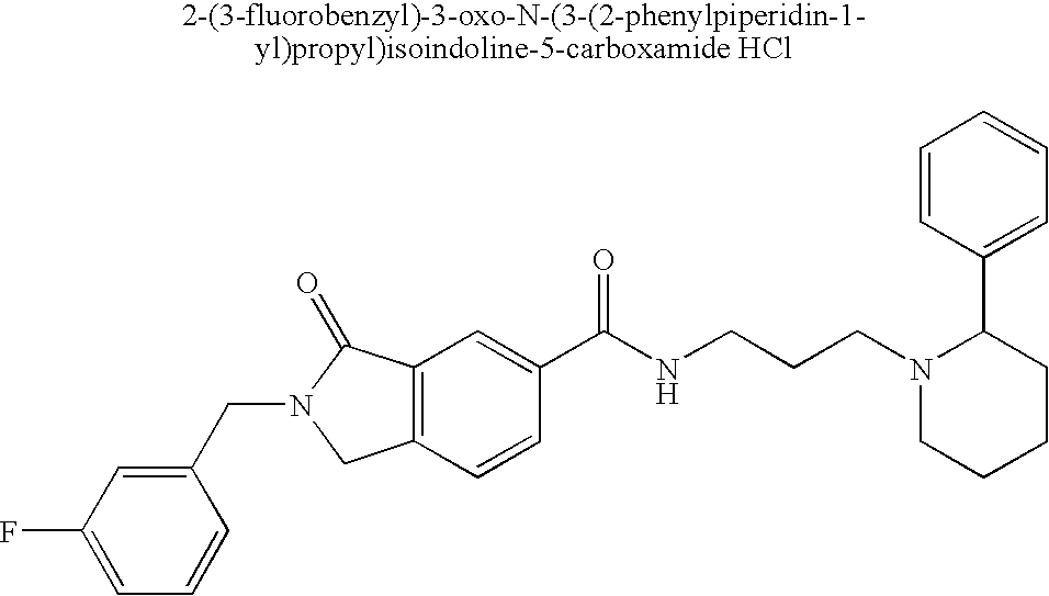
C1=C(F)C=C(CN2CC3=C(C2=O)C=C(C(NCCCN2CCCCC2C2=CC=CC=C2)=O)C=C3)C=C1
